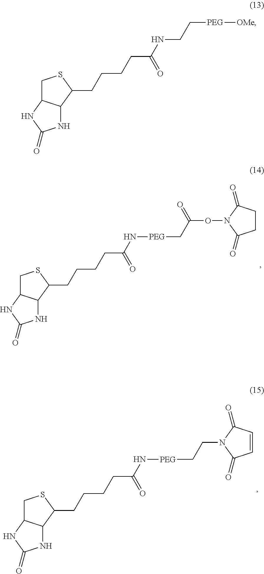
C1C2C(C(CCCCC(=O)N[PEG]CCN3C(=O)C=CC3=O)S1)NC(=O)N2.C1C2C(C(CCCCC(=O)N[PEG]CC(ON3C(=O)CCC3=O)=O)S1)NC(=O)N2.C1C2C(C(CCCCC(=O)NCC[PEG][OMe])S1)NC(=O)N2
